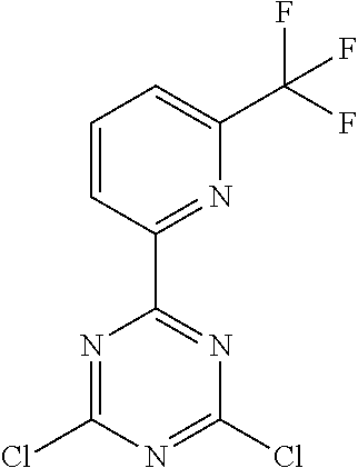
C1=CC(C2=NC(Cl)=NC(Cl)=N2)=NC(C(F)(F)F)=C1
